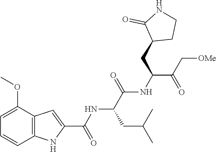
C1=CC2=C(C(OC)=C1)C=C(C(NC(C(NC(C(C[OMe])=O)CC1CCNC1=O)=O)CC(C)C)=O)N2
